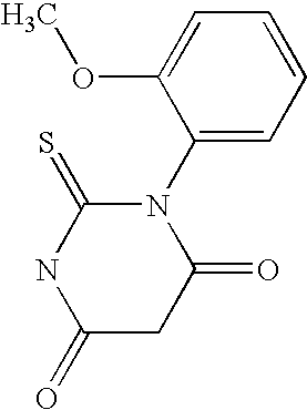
N1(C2=CC=CC=C2OC)C(=S)NC(=O)CC1=O
